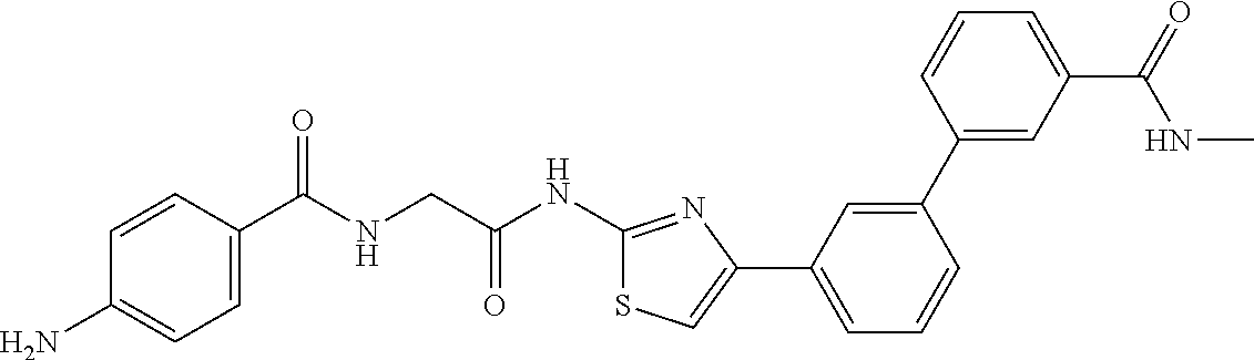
C1=CC(C(NCC(NC2=NC(C3=CC=CC(C4=CC(C(=O)NC)=CC=C4)=C3)=CS2)=O)=O)=CC=C1N
